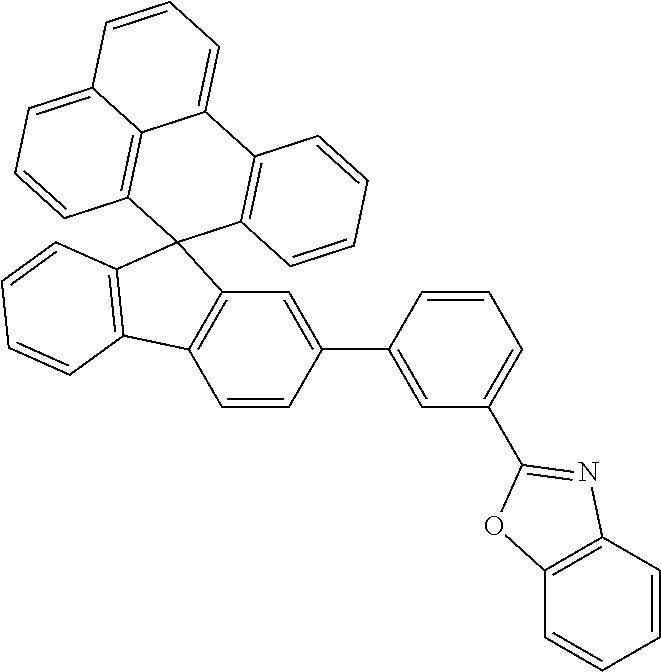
C1=CC2=C(C=C1C1=CC(C3=NC4=C(O3)C=CC=C4)=CC=C1)C1(C3=C2C=CC=C3)C2=C(C3=CC=CC4=CC=CC1=C34)C=CC=C2
